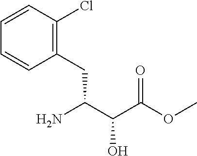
C1=CC(Cl)=C(CC(N)C(O)C(=O)OC)C=C1
